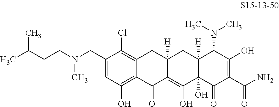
C12=C(Cl)C(CN(CCC(C)C)C)=CC(O)=C1C(=O)C1=C(O)C3(O)C([H])(CC1([H])C2)C(N(C)C)C(O)=C(C(N)=O)C3=O
